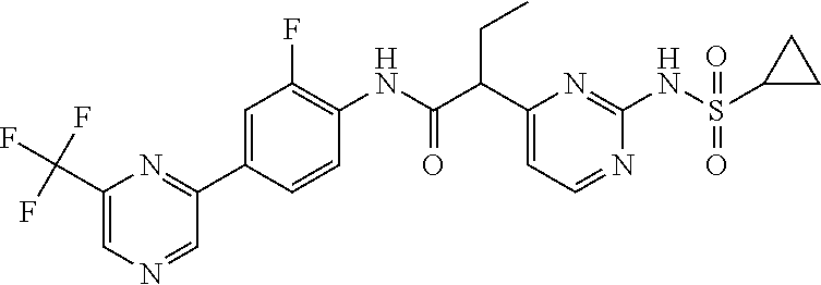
C1(C(C(NC2=C(F)C=C(C3=NC(C(F)(F)F)=CN=C3)C=C2)=O)CC)=CC=NC(NS(C2CC2)(=O)=O)=N1
